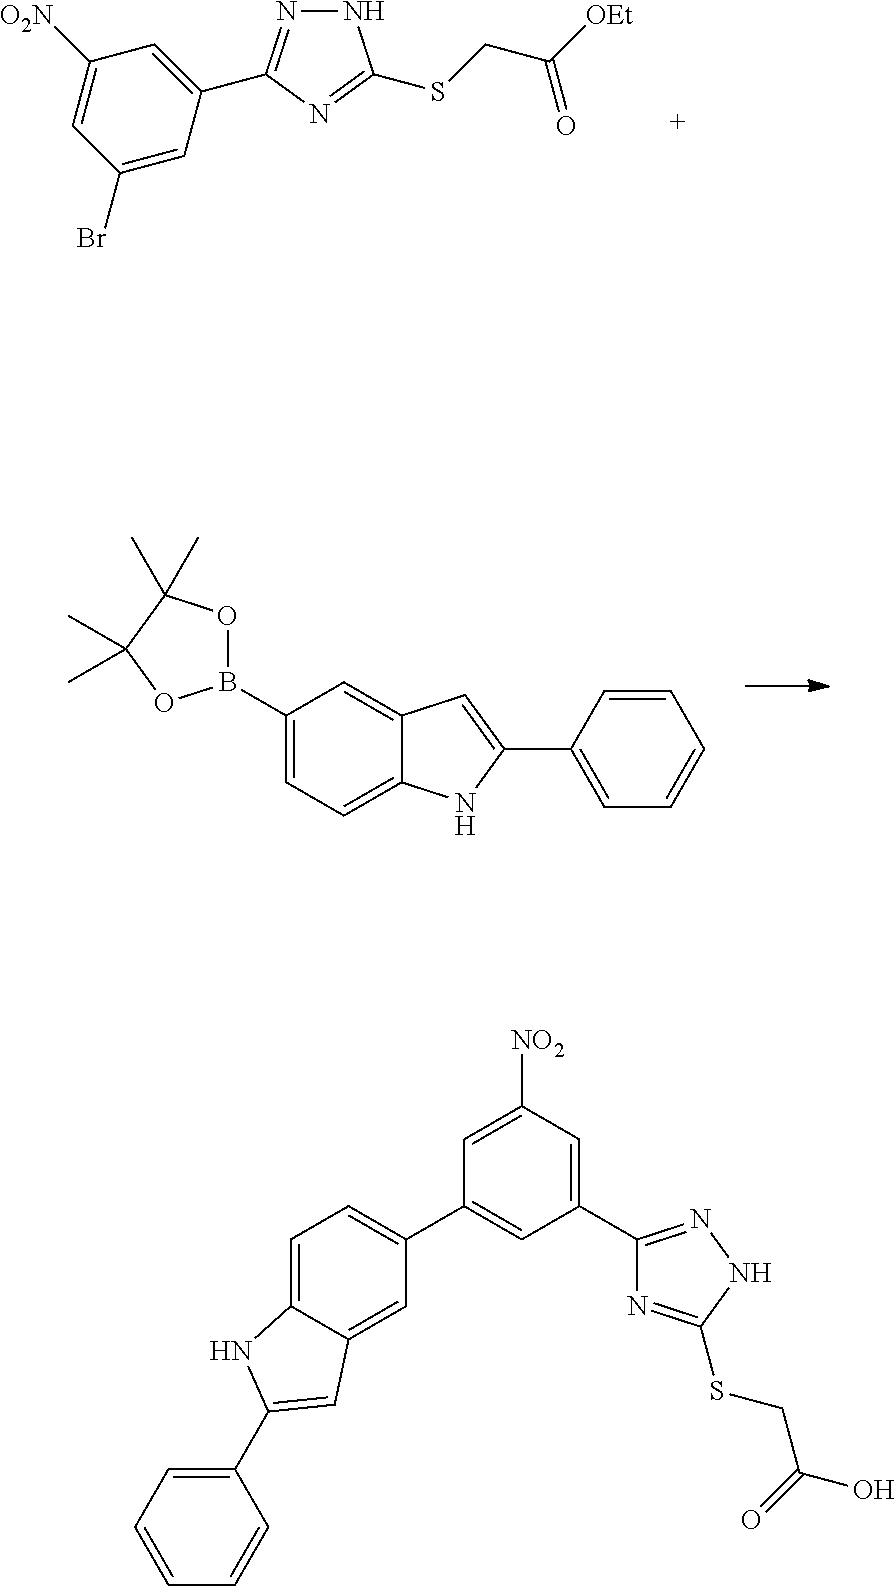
C1([O2N])=CC(Br)=CC(C2=NNC(SCC([OEt])=O)=N2)=C1.B1(C2=CC=C3C(=C2)C=C(C2=CC=CC=C2)N3)OC(C)(C)C(C)(C)O1.C1(C2=NNC(SCC(O)=O)=N2)=CC([NO2])=CC(C2=CC=C3C(=C2)C=C(C2=CC=CC=C2)N3)=C1
